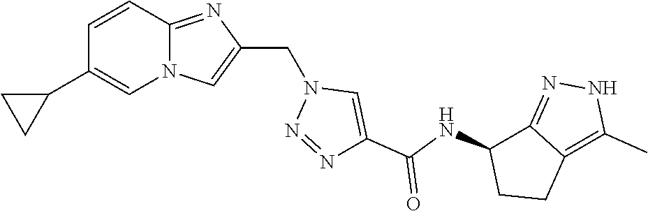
N12C(=NC(CN3N=NC(C(NC4CCC5=C(C)NN=C45)=O)=C3)=C1)C=CC(C1CC1)=C2
